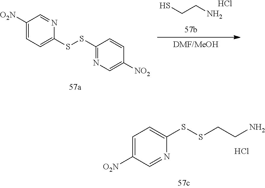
C1=C([O2N])C=NC(SSCCN)=C1.Cl.SCCN.Cl.C1([O2N])=CC=C(SSC2=NC=C([NO2])C=C2)N=C1
